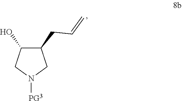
N1([PG3])CC(CC=C)C(O)C1
